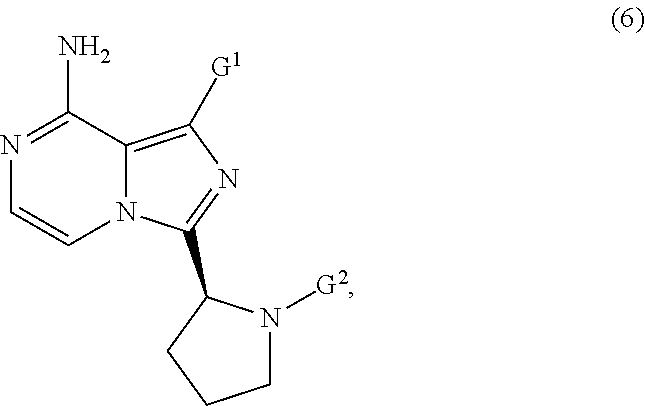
N1=C(N)C2=C([G1])N=C(C3N([G2])CCC3)N2C=C1
